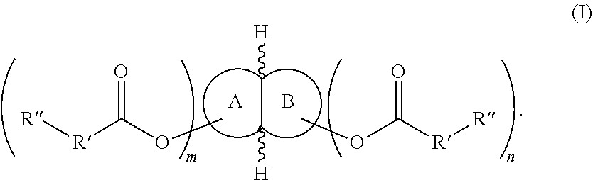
C(C[H])[H].[A].B.[R][R]C(OC)=O.[R][R]C(OC)=O
